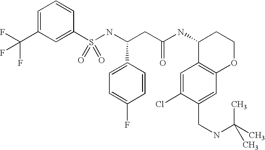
S(NC(CC(NC1C2=C(OCC1)C=C(CNC(C)(C)C)C(Cl)=C2)=O)C1=CC=C(F)C=C1)(=O)(=O)C1=CC(C(F)(F)F)=CC=C1
